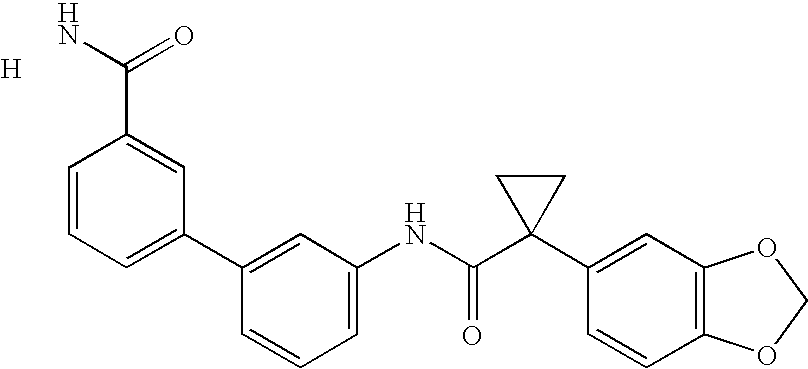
C1(C2=CC=CC(C(=O)N)=C2)=CC(NC(C2(C3=CC4=C(C=C3)OCO4)CC2)=O)=CC=C1.[H]
